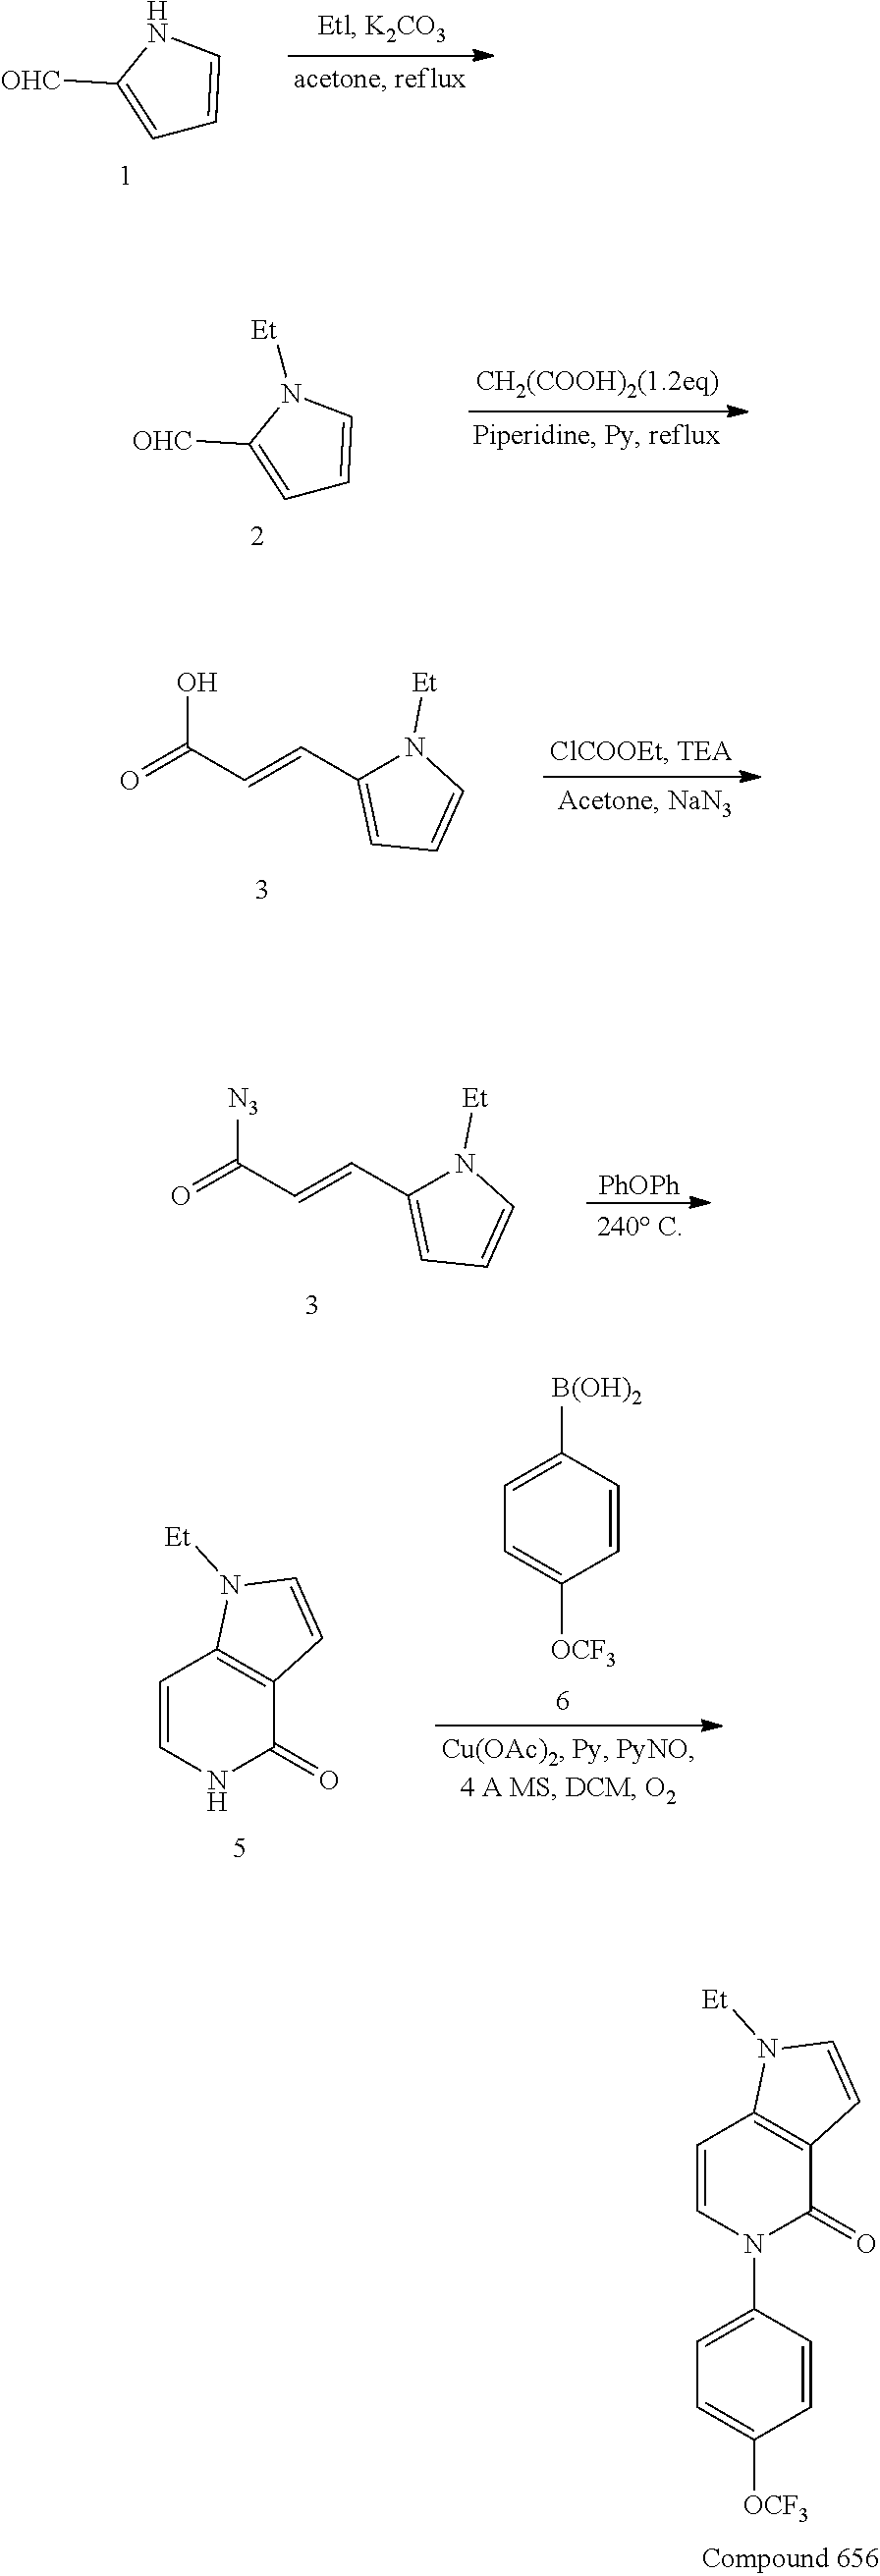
C1=C([OHC])NC=C1.C1=C([OHC])N([Et])C=C1.C1=CN(C2=CC=C([OCF3])C=C2)C(=O)C2=C1N([Et])C=C2.O=C(C=CC1=CC=CN1[Et])O.[PhOPh].O=C(C=CC1=CC=CN1[Et])[N3].C1=CNC(=O)C2=C1N([Et])C=C2.C1=CC([B(OH)2])=CC=C1[OCF3]
